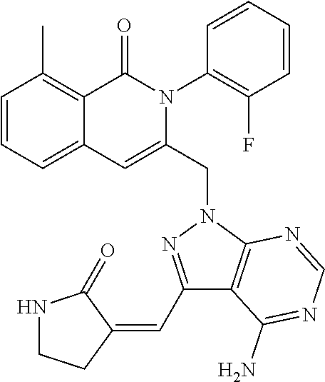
C1=CC=C2C(=C1C)C(=O)N(C1=C(F)C=CC=C1)C(CN1C3=C(C(N)=NC=N3)C(C=C3C(=O)NCC3)=N1)=C2
